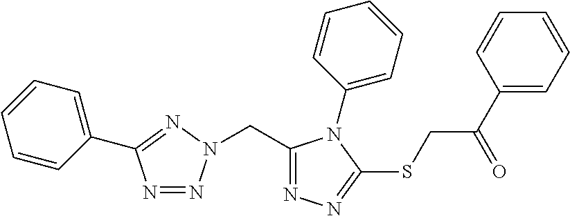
C1(C(=O)CSC2=NN=C(CN3N=NC(C4=CC=CC=C4)=N3)N2C2=CC=CC=C2)=CC=CC=C1
